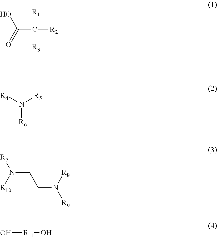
[R1]C([R3])([R2])C(=O)O.[R4]N([R5])[R6].[R7]N([R10])CCN([R9])[R8].O[R11]O
